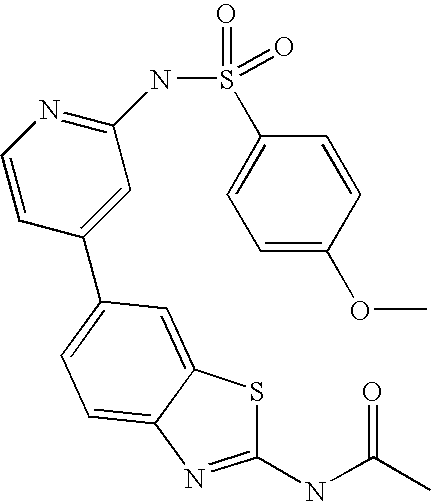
C1(NC(C)=O)=NC2=CC=C(C3=CC(NS(=O)(=O)C4=CC=C(OC)C=C4)=NC=C3)C=C2S1
